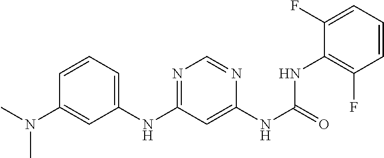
C1(NC2=NC=NC(NC(NC3=C(F)C=CC=C3F)=O)=C2)=CC=CC(N(C)C)=C1
